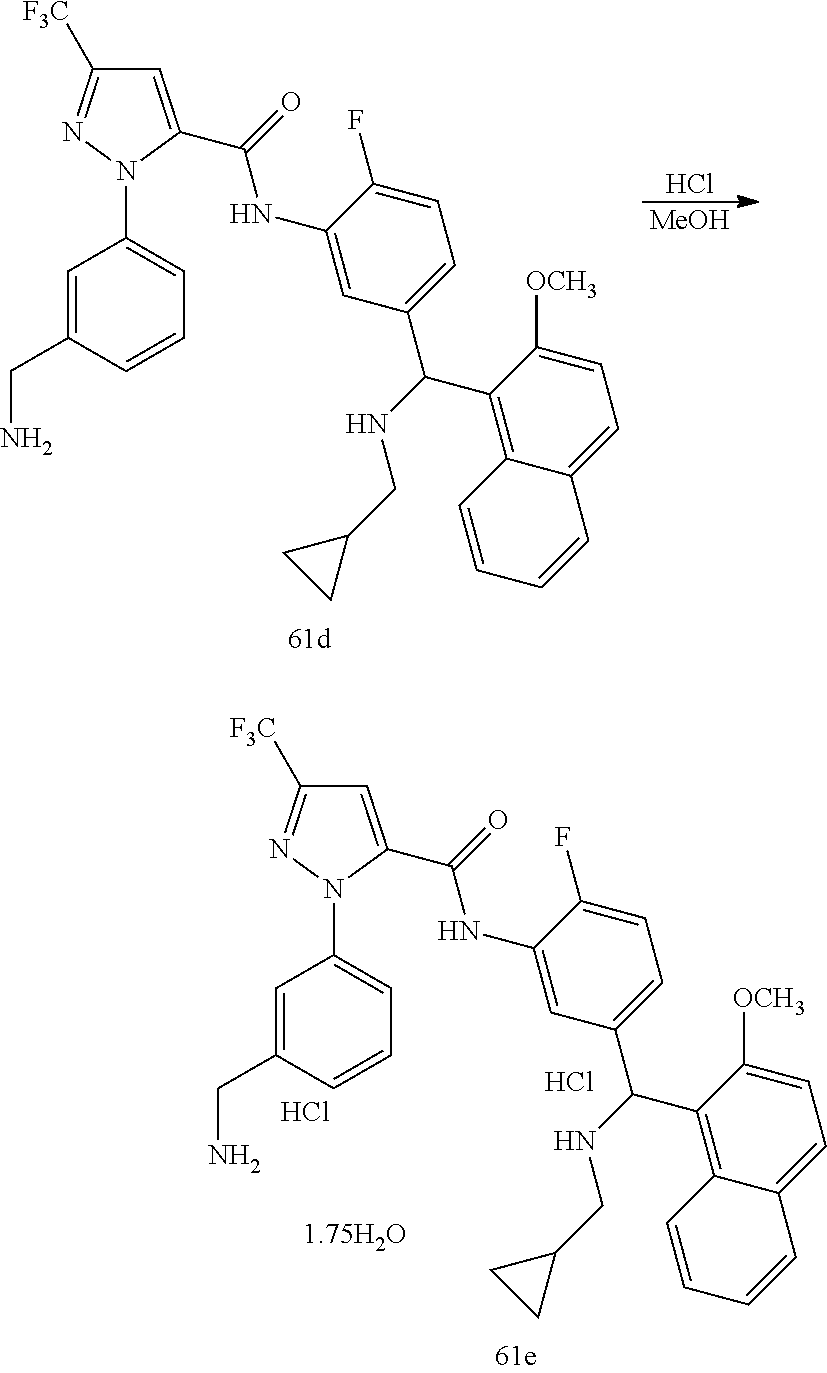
C1=C(C(NC2=CC(C(C3=C4C(=CC=C3[OCH3])C=CC=C4)NCC3CC3)=CC=C2F)=O)N(C2=CC=CC(CN)=C2)N=C1[F3C].Cl.Cl.C1=C(C(NC2=CC(C(C3=C4C(=CC=C3[OCH3])C=CC=C4)NCC3CC3)=CC=C2F)=O)N(C2=CC=CC(CN)=C2)N=C1[F3C].Cl.[MeOH]
